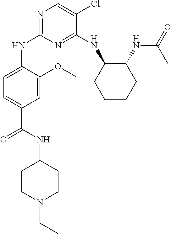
N1=C(NC2CCCCC2NC(=O)C)C(Cl)=CN=C1NC1=CC=C(C(NC2CCN(CC)CC2)=O)C=C1OC
